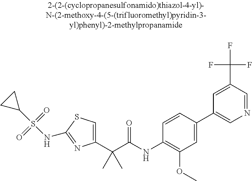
C1(C(C(NC2=C(OC)C=C(C3=CN=CC(C(F)(F)F)=C3)C=C2)=O)(C)C)=CSC(NS(C2CC2)(=O)=O)=N1
